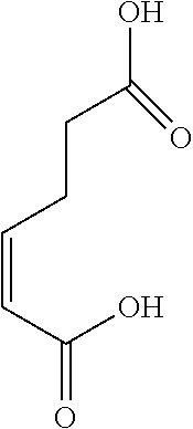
C(=CC(O)=O)CCC(O)=O
